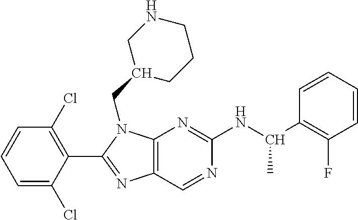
C1=C(Cl)C(C2=NC3=C(N2CC2CCCNC2)N=C(NC(C2=C(F)C=CC=C2)C)N=C3)=C(Cl)C=C1
